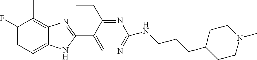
C1=C(F)C(C)=C2C(=C1)NC(C1=CN=C(NCCCC3CCN(C)CC3)N=C1CC)=N2
